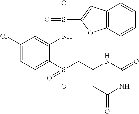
C1(Cl)=CC=C(S(CC2=CC(=O)NC(=O)N2)(=O)=O)C(NS(=O)(=O)C2=CC3=C(O2)C=CC=C3)=C1
